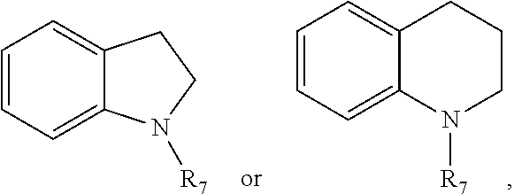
C1=CC=C2C(=C1)CCCN2[R7].C1=CC=C2C(=C1)CCN2[R7]
